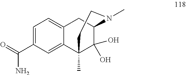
C1=C(C(N)=O)C=C2C(=C1)CC1C(O)(O)C2(C)CCN1C
